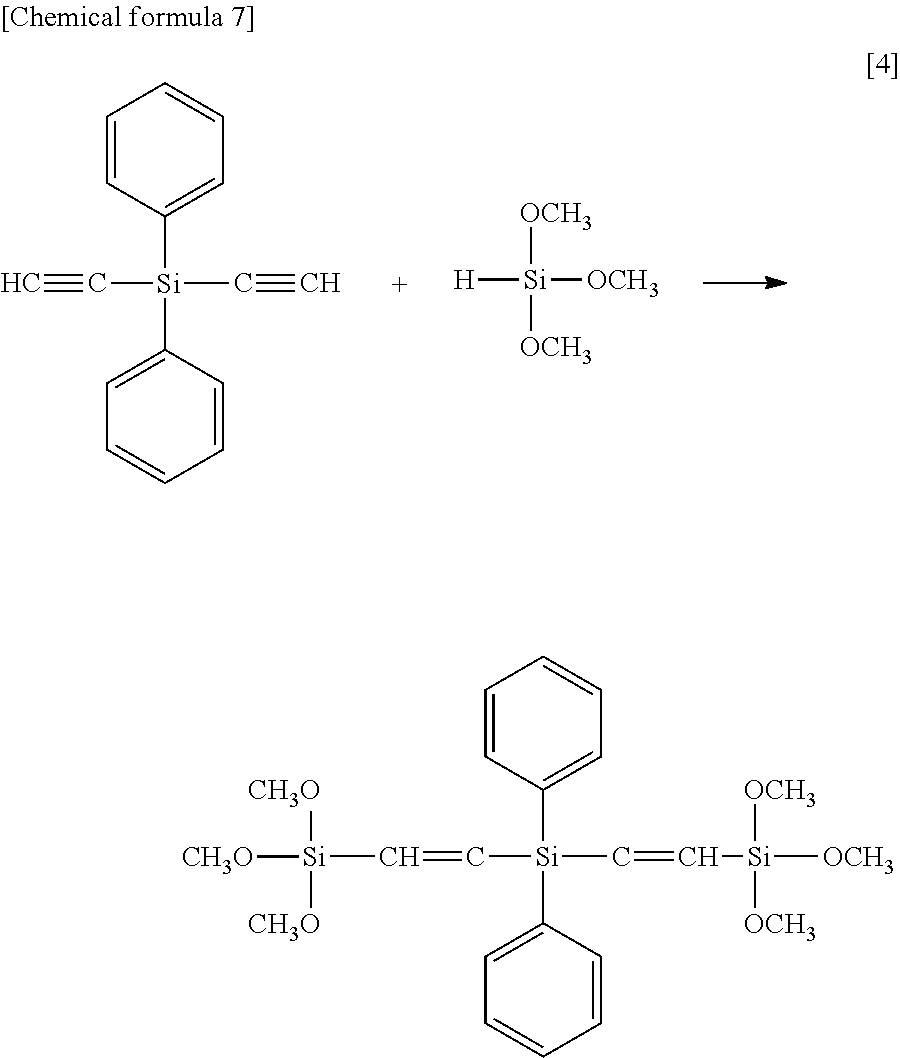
C([Si](C#C)(C1=CC=CC=C1)C1=CC=CC=C1)#C.[H][Si]([OCH3])([OCH3])[OCH3].C([Si](C=C[Si]([OCH3])([OCH3])[OCH3])(C1=CC=CC=C1)C1=CC=CC=C1)=C[Si]([CH3O])([CH3O])[CH3O]
